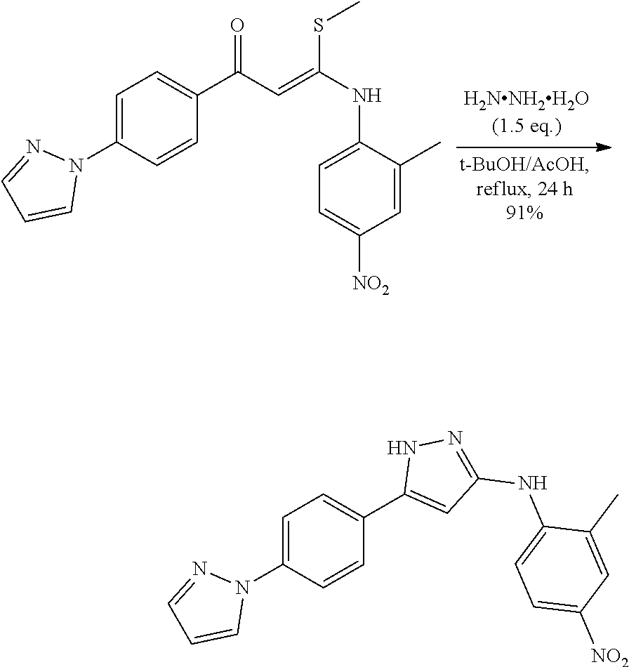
C1=C(N2N=CC=C2)C=CC(C(C=C(SC)NC2=CC=C([NO2])C=C2C)=O)=C1.C1=C(N2N=CC=C2)C=CC(C2=CC(NC3=CC=C([NO2])C=C3C)=NN2)=C1
